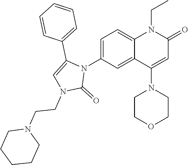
N1(C2=CC=C3C(=C2)C(N2CCOCC2)=CC(=O)N3CC)C(C2=CC=CC=C2)=CN(CCN2CCCCC2)C1=O
